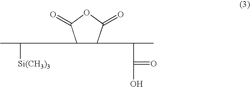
CC([Si(CH3)3])C1C(C(C(=O)O)C)C(=O)OC1=O
